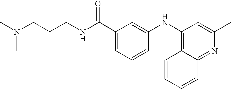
C(CCNC(C1=CC=CC(NC2=C3C(=NC(C)=C2)C=CC=C3)=C1)=O)N(C)C
